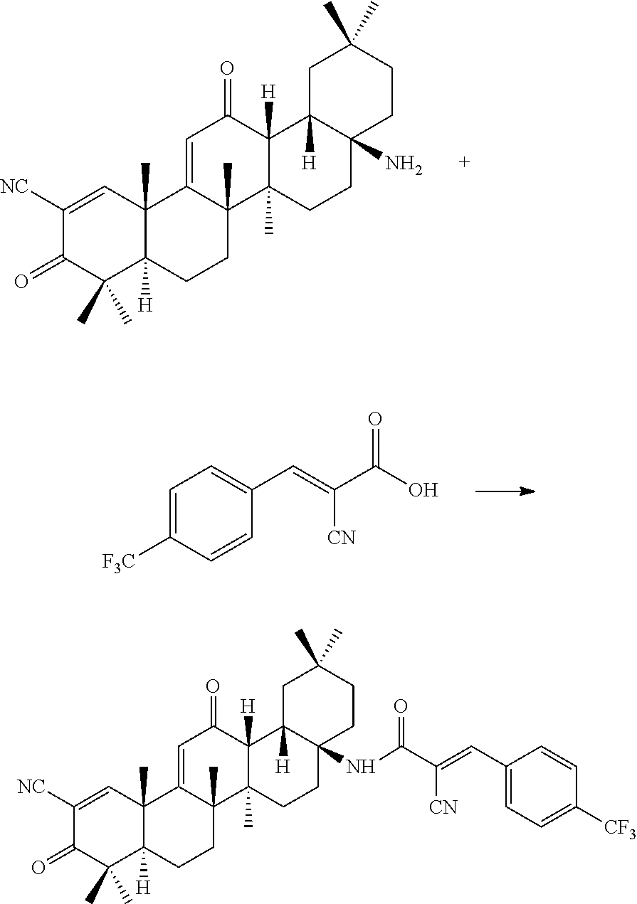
C1([NC])=CC2(C)C([H])(C(C)(C)C1=O)CCC1(C)C2=CC(=O)C2([H])C1(C)CCC1(N)C2([H])CC(C)(C)CC1.C1=C([F3C])C=CC(C=C(C(O)=O)[CN])=C1.C1([NC])=CC2(C)C([H])(C(C)(C)C1=O)CCC1(C)C2=CC(=O)C2([H])C1(C)CCC1(NC(=O)C(=CC3=CC=C([CF3])C=C3)[CN])C2([H])CC(C)(C)CC1
